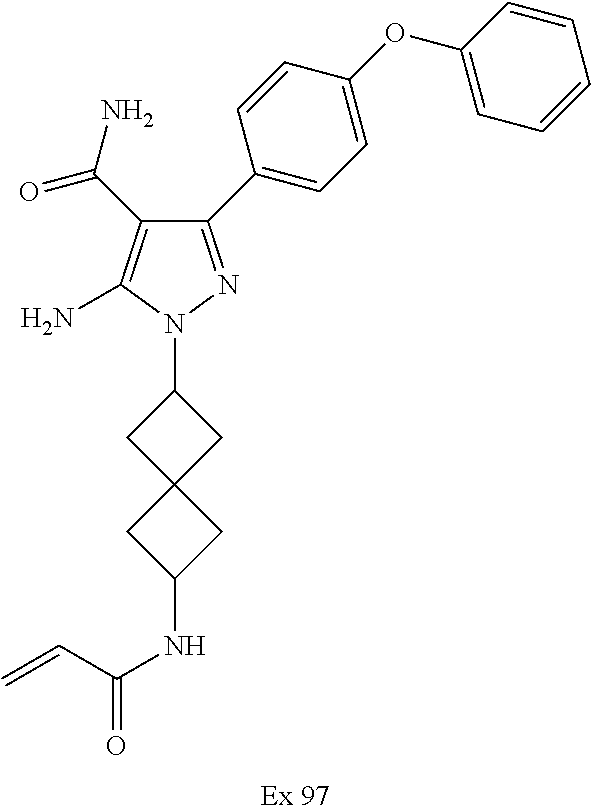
C1(C2=CC=C(OC3=CC=CC=C3)C=C2)=NN(C2CC3(C2)CC(NC(C=C)=O)C3)C(N)=C1C(=O)N.[Ex 97]
